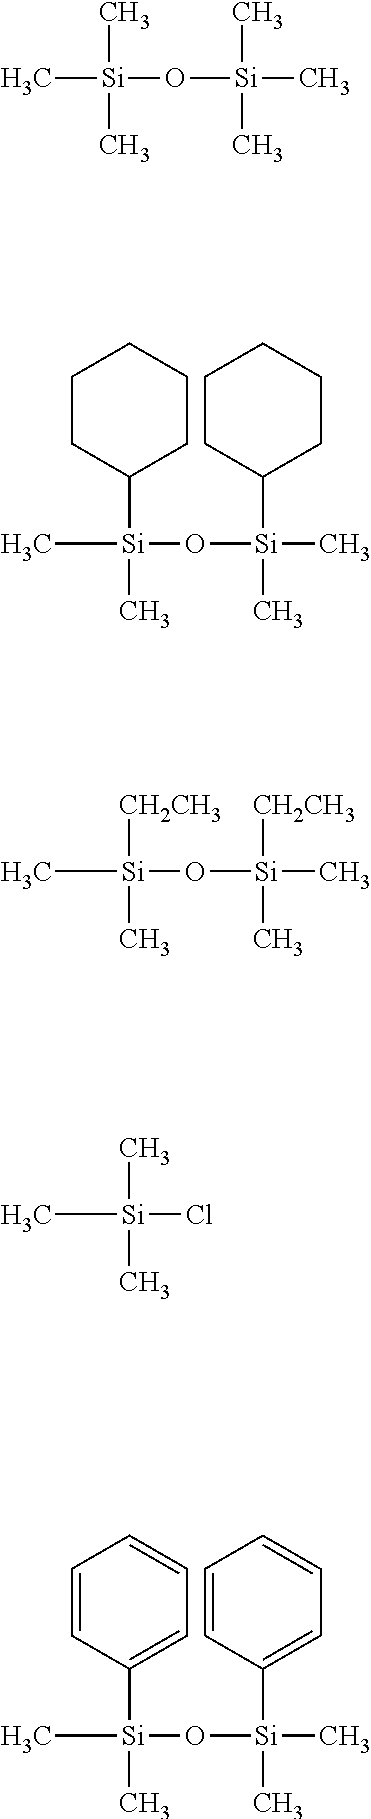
C[Si](O[Si](C)(C1CCCCC1)C)(C1CCCCC1)C.C[Si](Cl)(C)C.[Si](O[Si](C)(C)C)(C)(C)C.C[Si](O[Si](C)([CH2CH3])C)([CH2CH3])C.C[Si](O[Si](C)(C1=CC=CC=C1)C)(C1=CC=CC=C1)C
